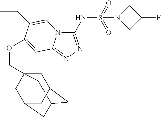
C1(NS(=O)(=O)N2CC(F)C2)=NN=C2N1C=C(CC)C(OCC13CC4CC(CC(C1)C4)C3)=C2
